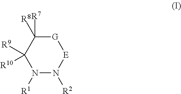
N1([R1])N([R2])[E][G]C([R8])([R7])C1([R9])[R10]
